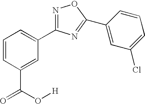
C1=CC(C(=O)O[H])=CC(C2=NOC(C3=CC(Cl)=CC=C3)=N2)=C1
